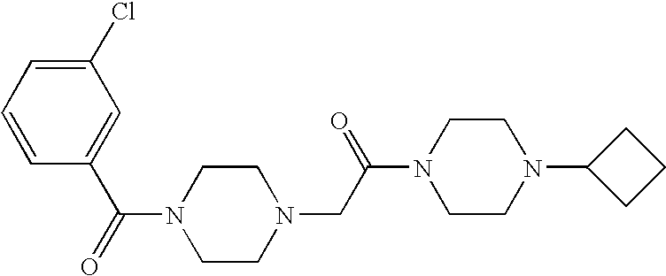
C(N1CCN(CC(N2CCN(C3CCC3)CC2)=O)CC1)(=O)C1=CC(Cl)=CC=C1
